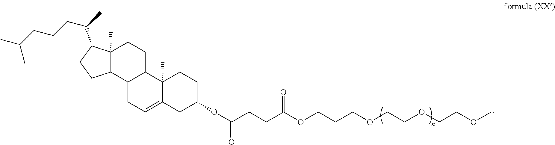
C12(C)C(C3C(CC1)C1(C)C(=CC3)CC(OC(CCC(OCCCOCCOCCOC)=O)=O)CC1)CCC2C(CCCC(C)C)C
